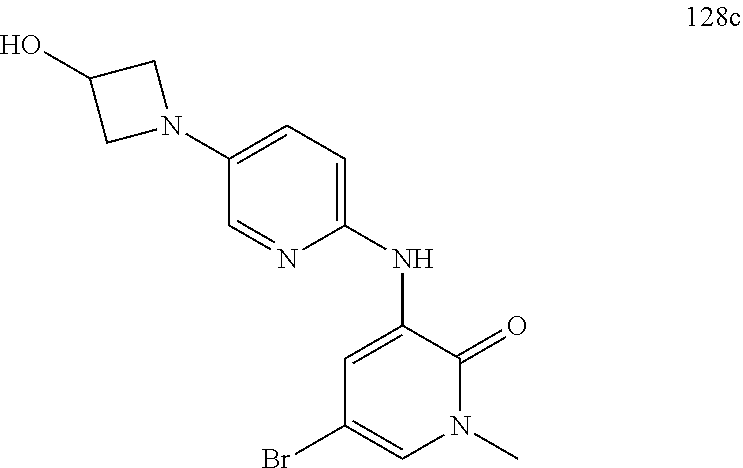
C1=C(NC2=CC=C(N3CC(O)C3)C=N2)C(=O)N(C)C=C1Br
